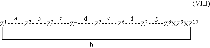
[Z1]1[Z2][Z3][Z4][Z5][Z6][Z7][Z8XZ9XZ10]CC1
